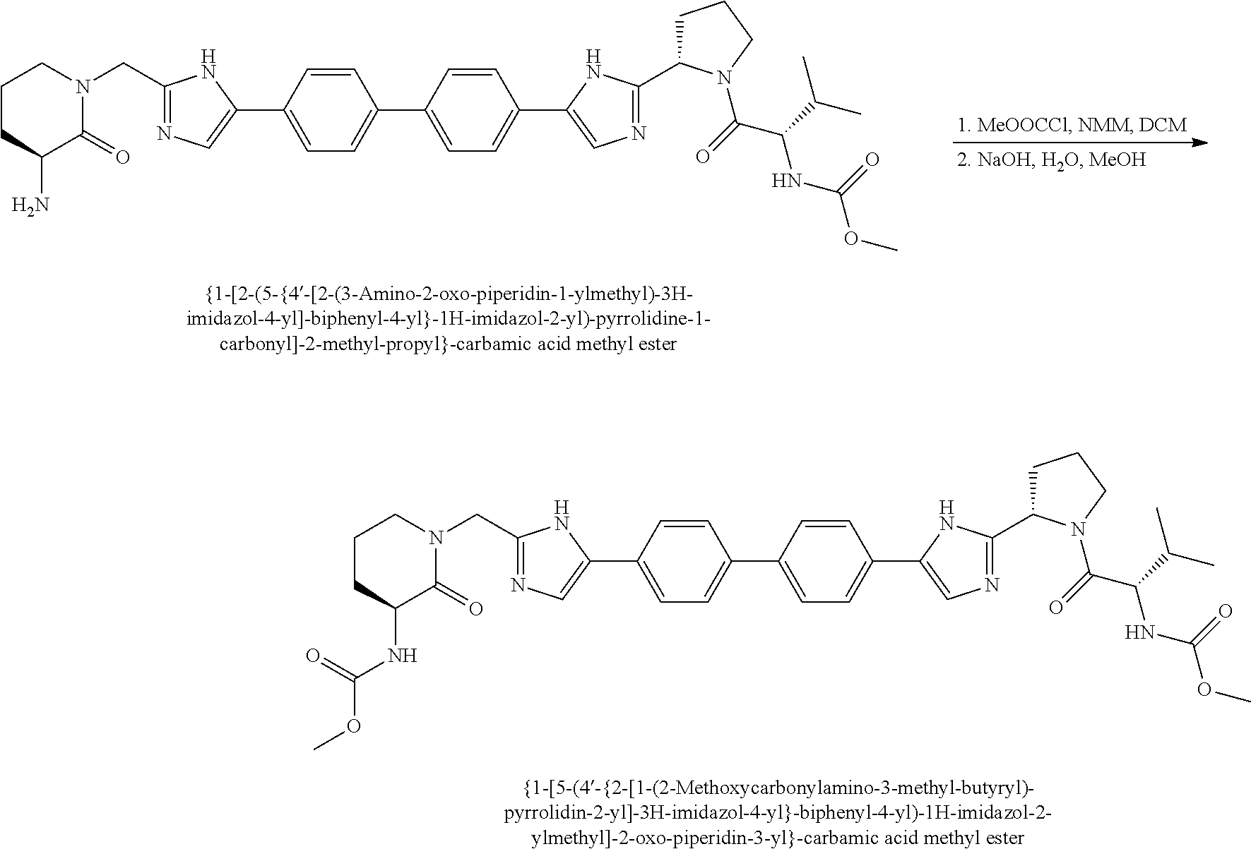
C1=CC(C2=CN=C(CN3CCCC(N)C3=O)N2)=CC=C1C1=CC=C(C2=CN=C(C3CCCN3C(C(NC(OC)=O)C(C)C)=O)N2)C=C1.C1=CC(C2=CN=C(CN3CCCC(NC(=O)OC)C3=O)N2)=CC=C1C1=CC=C(C2=CN=C(C3CCCN3C(C(NC(OC)=O)C(C)C)=O)N2)C=C1
